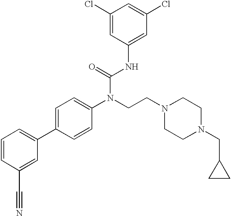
C1=CC(C#N)=CC(C2=CC=C(N(CCN3CCN(CC4CC4)CC3)C(=O)NC3=CC(Cl)=CC(Cl)=C3)C=C2)=C1
